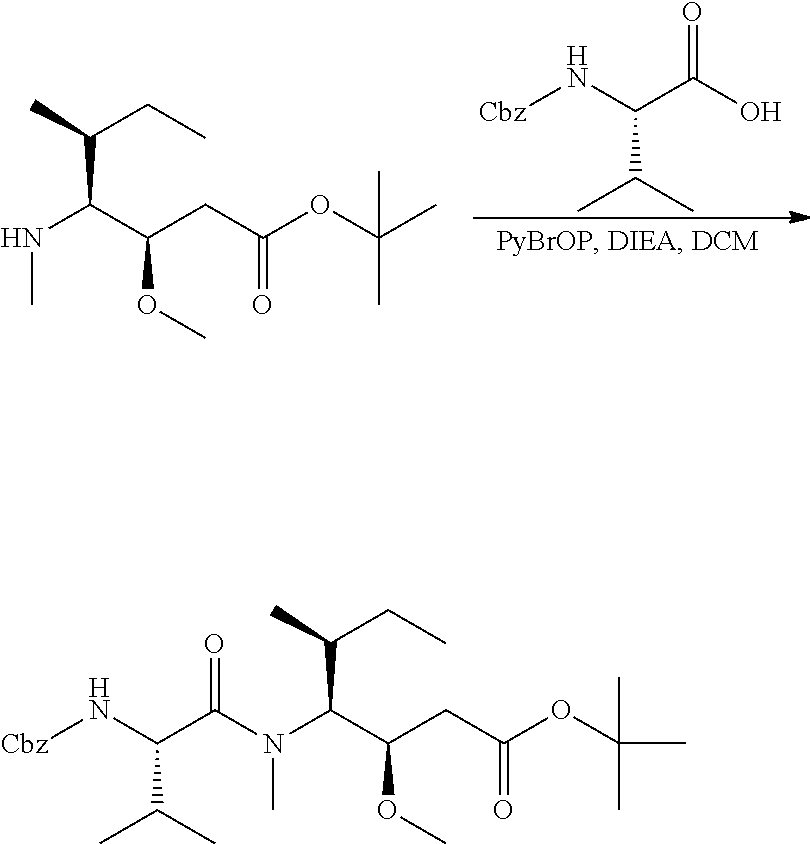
[Cbz]NC(C(O)=O)C(C)C.N(C(C(CC(OC(C)(C)C)=O)OC)C(C)CC)C.[Cbz]NC(C(N(C(C(CC(OC(C)(C)C)=O)OC)C(C)CC)C)=O)C(C)C
